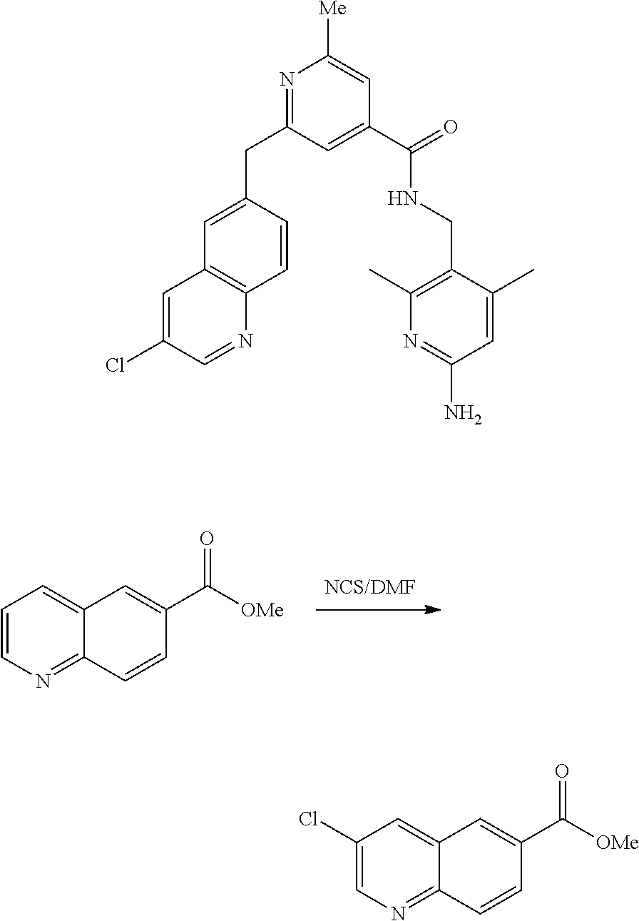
C1=CN=C2C(=C1)C=C(C([OMe])=O)C=C2.C1(Cl)=CC2=C(N=C1)C=CC(CC1=NC([Me])=CC(C(=O)NCC3=C(C)N=C(N)C=C3C)=C1)=C2.C1(Cl)=CN=C2C(=C1)C=C(C([OMe])=O)C=C2
